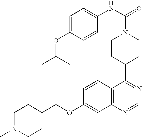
C1=C(OC(C)C)C=CC(NC(=O)N2CCC(C3=NC=NC4=C3C=CC(OCC3CCN(C)CC3)=C4)CC2)=C1
